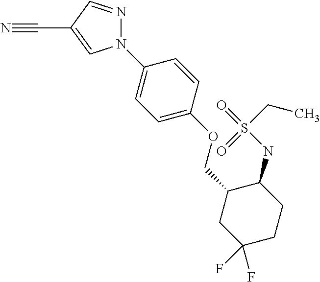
N1(C2=CC=C(OCC3CC(F)(F)CCC3NS(CC)(=O)=O)C=C2)N=CC(C#N)=C1
